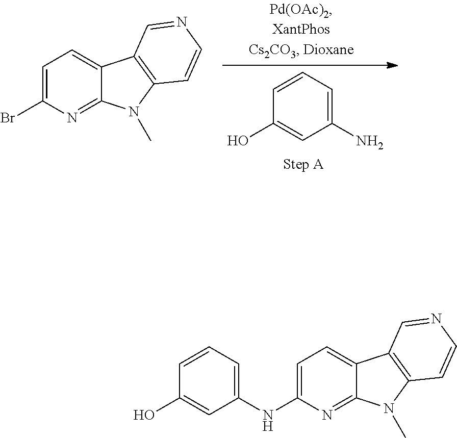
C1=C(Br)N=C2C(=C1)C1=C(N2C)C=CN=C1.C1=CC(O)=CC(N)=C1.C1=CC(O)=CC(NC2=CC=C3C(=N2)N(C)C2=C3C=NC=C2)=C1
